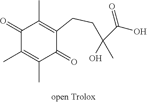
C1(=O)C(C)=C(C)C(=O)C(CCC(O)(C)C(O)=O)=C1C
